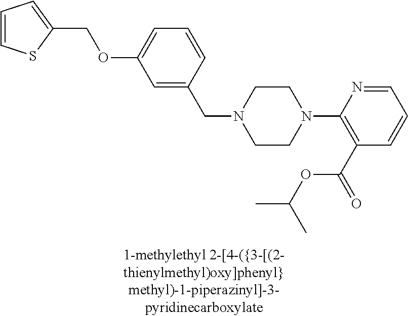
C1=C(CN2CCN(C3=C(C(=O)OC(C)C)C=CC=N3)CC2)C=CC=C1OCC1=CC=CS1
